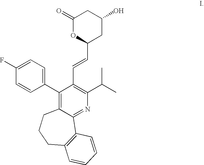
C1(F)=CC=C(C2=C3C(=NC(C(C)C)=C2C=CC2CC(O)CC(=O)O2)C2=C(CCC3)C=CC=C2)C=C1
